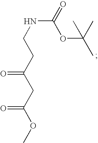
N(C(=O)OC(C)(C)C)CCC(CC(OC)=O)=O
